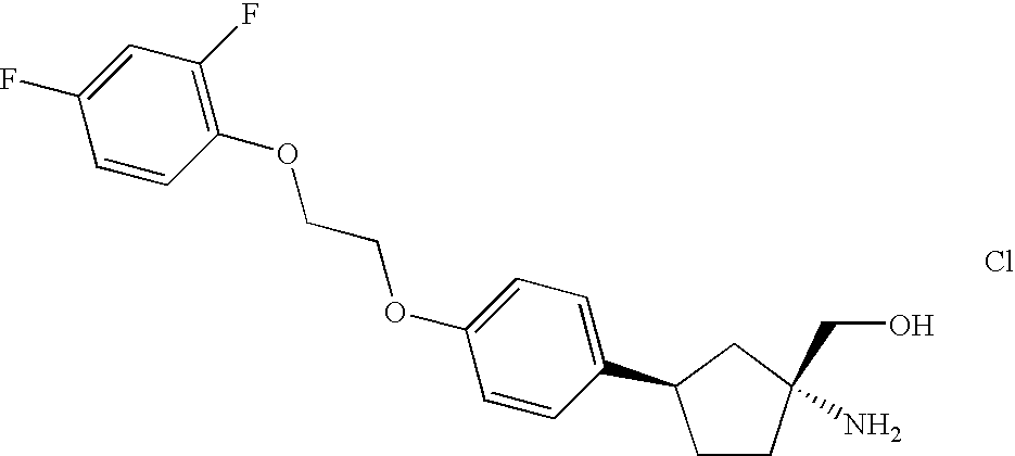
C1CC(CO)(N)CC1C1=CC=C(OCCOC2=C(F)C=C(F)C=C2)C=C1.Cl
